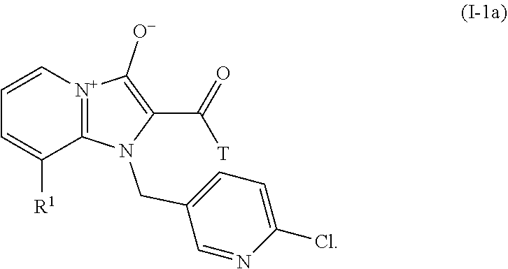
C1([R1])=CC=C[N+]2=C1N(CC1=CC=C(Cl)N=C1)C(C([T])=O)=C2[O-]
